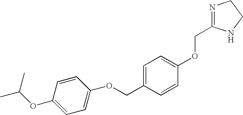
C1=CC(OC(C)C)=CC=C1OCC1=CC=C(OCC2=NCCN2)C=C1
